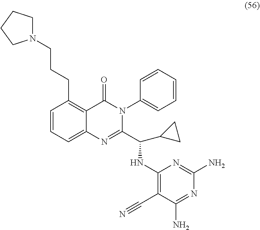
N1(CCCC2=C3C(=CC=C2)N=C(C(NC2=C(C#N)C(N)=NC(N)=N2)C2CC2)N(C2=CC=CC=C2)C3=O)CCCC1
